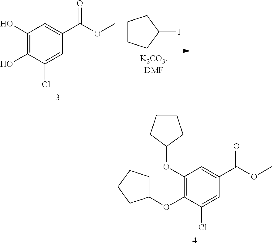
C1(OC2CCCC2)=C(OC2CCCC2)C(Cl)=CC(C(OC)=O)=C1.C1(O)=C(O)C(Cl)=CC(C(OC)=O)=C1.C1CCC(I)C1
